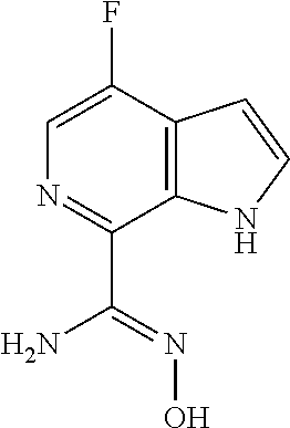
C1=C(F)C2=C(C(C(=NO)N)=N1)NC=C2
